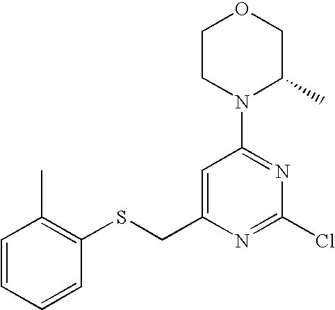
C1=CC=CC(SCC2=CC(N3C(C)COCC3)=NC(Cl)=N2)=C1C
